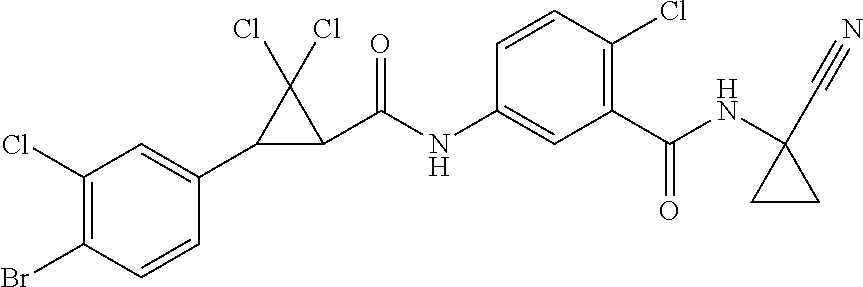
C1(Cl)=C(Br)C=CC(C2C(C(NC3=CC(C(NC4(C#N)CC4)=O)=C(Cl)C=C3)=O)C2(Cl)Cl)=C1
